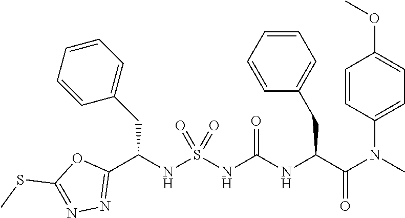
C1(C(NS(NC(NC(C(N(C)C2=CC=C(OC)C=C2)=O)CC2=CC=CC=C2)=O)(=O)=O)CC2=CC=CC=C2)=NN=C(SC)O1
